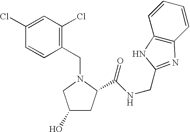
C1=C(Cl)C=CC(CN2CC(O)CC2C(NCC2=NC3=C(C=CC=C3)N2)=O)=C1Cl
